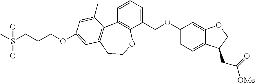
C(OC1=CC=C2C(=C1)OCC2CC([OMe])=O)C1=CC=CC2=C1OCCC1=C2C(C)=CC(OCCCS(C)(=O)=O)=C1
